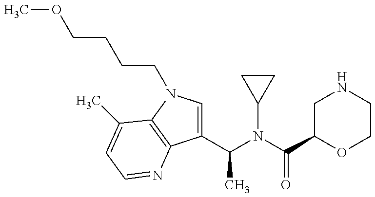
C1(C(N(C(C2OCCNC2)=O)C2CC2)C)=CN(CCCCOC)C2=C1N=CC=C2C
